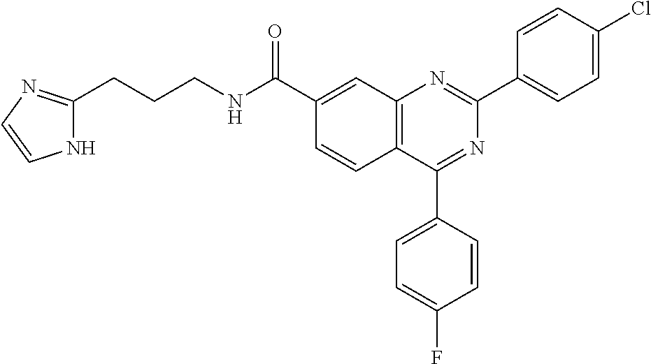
C1(C(NCCCC2=NC=CN2)=O)=CC2=C(C=C1)C(C1=CC=C(F)C=C1)=NC(C1=CC=C(Cl)C=C1)=N2
